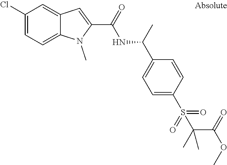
C12=CC=C(Cl)C=C1C=C(C(=O)NC(C1=CC=C(S(=O)(=O)C(C(OC)=O)(C)C)C=C1)C)N2C
